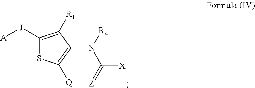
C1([J][A])=C([R1])C(N([R4])C(=[Z])[X])=C([Q])S1
